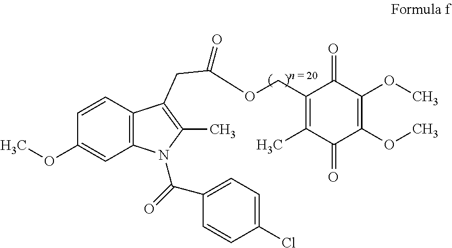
C12=C(C=CC(OC)=C1)C(CC(OCC1=C(C)C(=O)C(OC)=C(OC)C1=O)=O)=C(C)N2C(C1=CC=C(Cl)C=C1)=O
